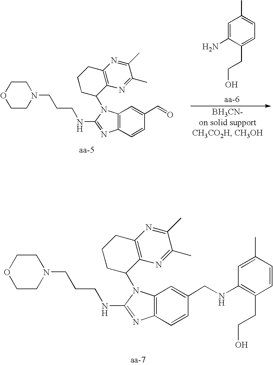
O1CCN(CCCNC2=NC3=C(C=C(C=O)C=C3)N2C2CCCC3=C2N=C(C)C(C)=N3)CC1.C1=C(N)C(CCO)=CC=C1C.O1CCN(CCCNC2=NC3=C(C=C(CNC4=C(CCO)C=CC(C)=C4)C=C3)N2C2CCCC3=C2N=C(C)C(C)=N3)CC1
